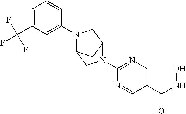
C1=C(C(F)(F)F)C=C(N2CC3CC2CN3C2=NC=C(C(NO)=O)C=N2)C=C1
